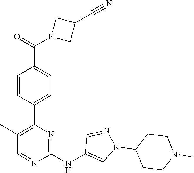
C1(C2=C(C)C=NC(NC3=CN(C4CCN(C)CC4)N=C3)=N2)=CC=C(C(N2CC(C#N)C2)=O)C=C1
